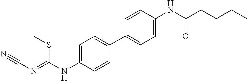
N(C1=CC=C(C2=CC=C(NC(CCCC)=O)C=C2)C=C1)C(=NC#N)SC
